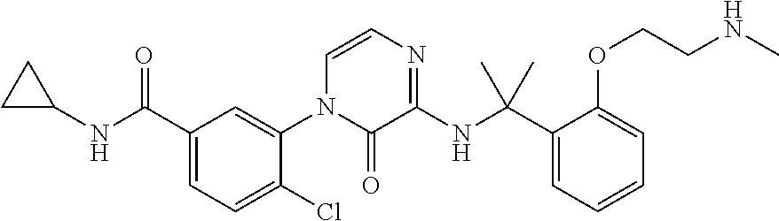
C1=C(C(NC2CC2)=O)C=C(N2C=CN=C(NC(C3=CC=CC=C3OCCNC)(C)C)C2=O)C(Cl)=C1
